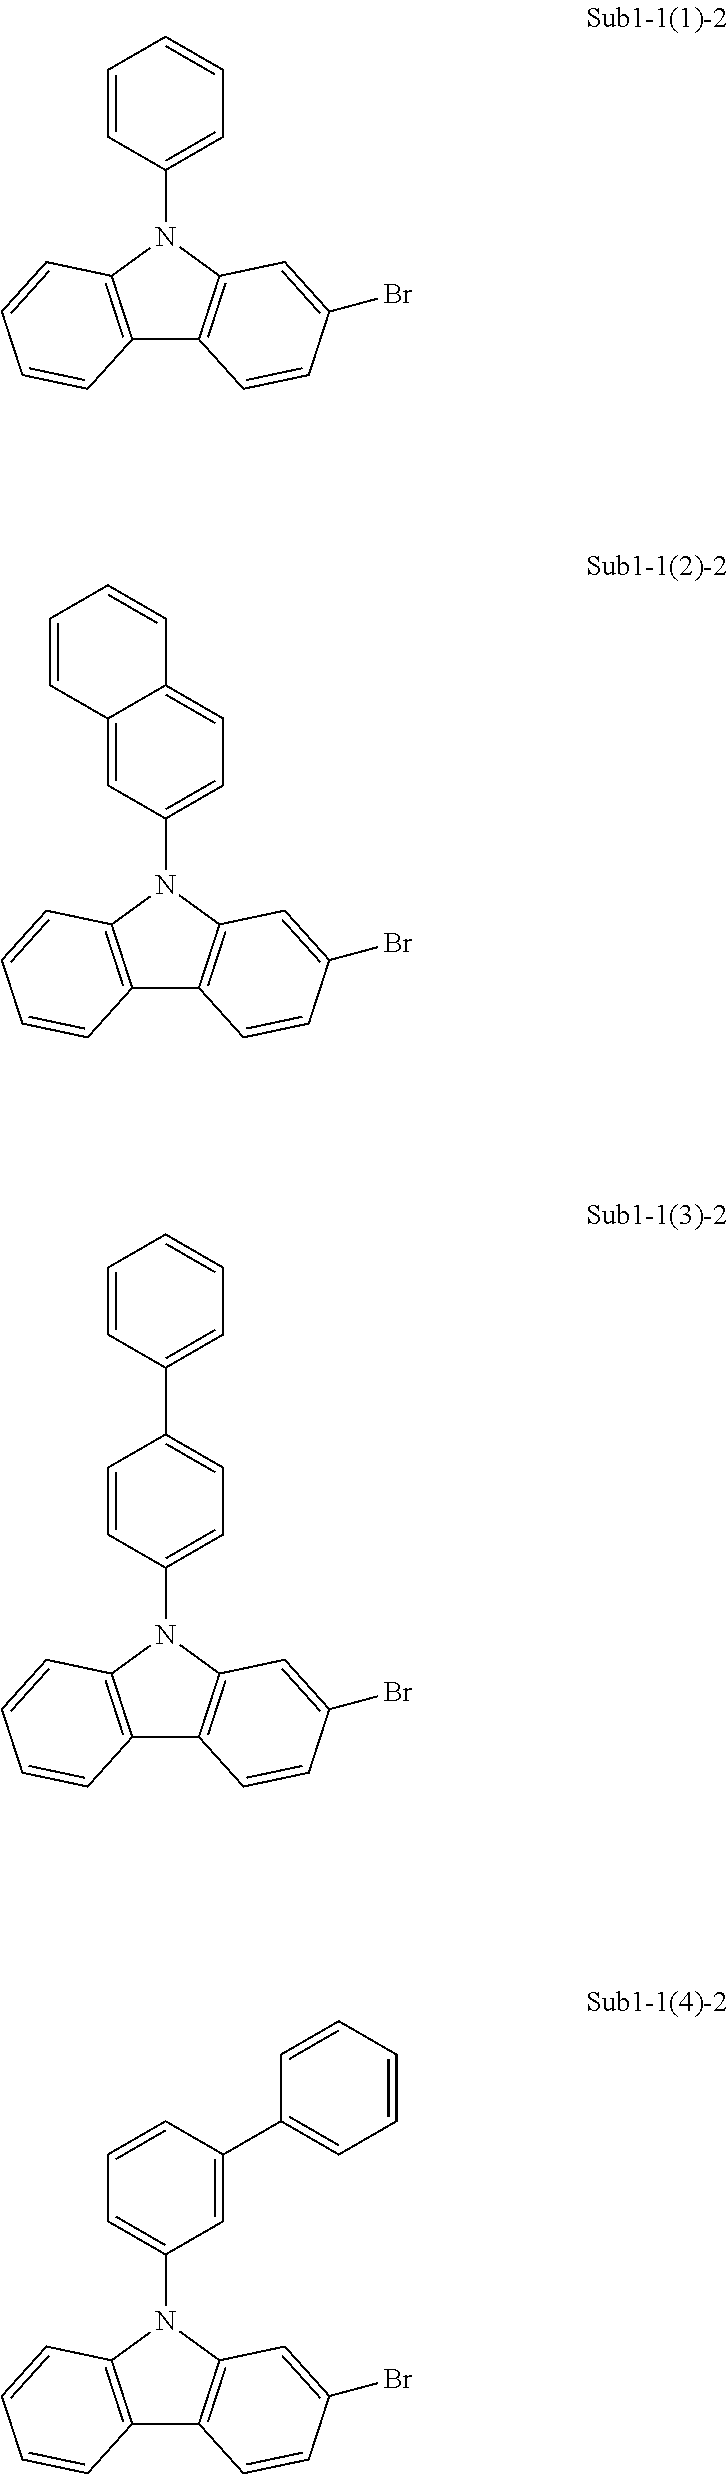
C12=C(N(C3=CC=CC=C3)C3=C1C=CC(Br)=C3)C=CC=C2.C12=C(N(C3=CC=C4C(=C3)C=CC=C4)C3=C1C=CC(Br)=C3)C=CC=C2.C12=C(N(C3=CC=C(C4=CC=CC=C4)C=C3)C3=C1C=CC(Br)=C3)C=CC=C2.C12=C(N(C3=CC=CC(C4=CC=CC=C4)=C3)C3=C1C=CC(Br)=C3)C=CC=C2
